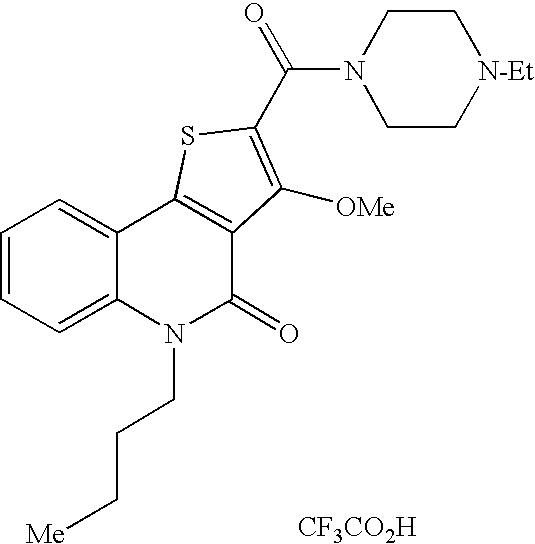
[CF3CO2H].C(=O)(C1=C([OMe])C2=C(C3=CC=CC=C3N(CCC[Me])C2=O)S1)N1CC[N-Et]CC1
